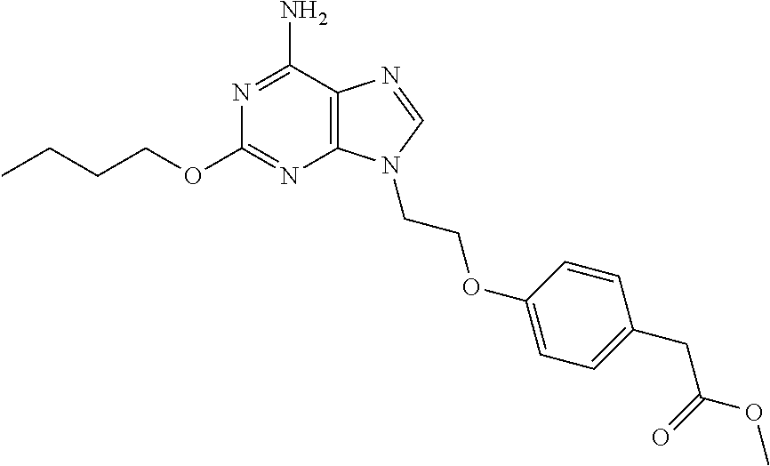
CCCCOC1=NC2=C(C(N)=N1)N=CN2CCOC1=CC=C(CC(OC)=O)C=C1
